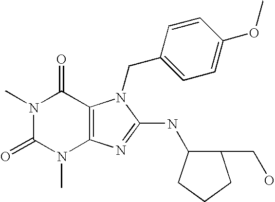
N1(C)C(=O)N(C)C2=C(C1=O)N(CC1=CC=C(OC)C=C1)C(NC1C(CO)CCC1)=N2
